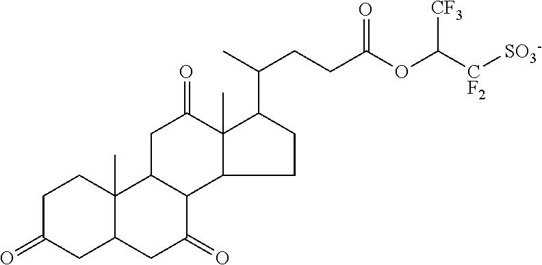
CC(CCC(OC([CF2][SO3-])[CF3])=O)C1C2(C)C(CC1)C1C(CC2=O)C2(C)C(CC1=O)CC(=O)CC2
